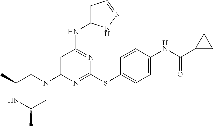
N1=C(SC2=CC=C(NC(C3CC3)=O)C=C2)N=C(NC2=CC=NN2)C=C1N1CC(C)NC(C)C1
